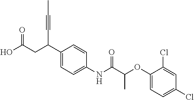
C1(C(CC(O)=O)C#CC)=CC=C(NC(C(OC2=CC=C(Cl)C=C2Cl)C)=O)C=C1
